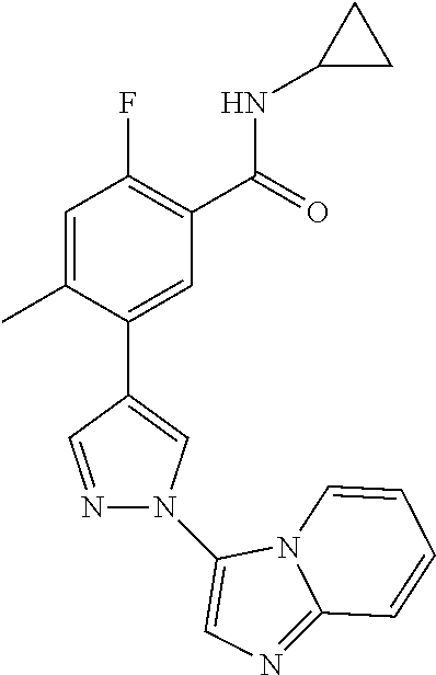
C1=C(C)C(C2=CN(C3=CN=C4N3C=CC=C4)N=C2)=CC(C(=O)NC2CC2)=C1F
